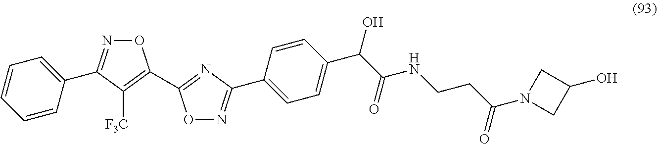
C1=CC=CC(C2=NOC(C3=NC(C4=CC=C(C(C(NCCC(N5CC(O)C5)=O)=O)O)C=C4)=NO3)=C2[F3C])=C1
